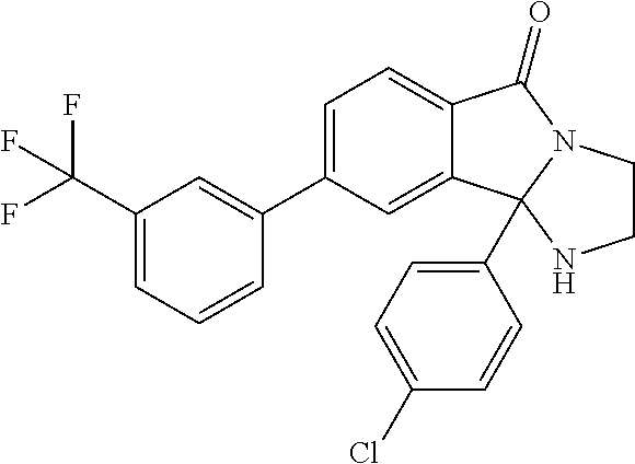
C12=CC=C(C3=CC(C(F)(F)F)=CC=C3)C=C1C1(C3=CC=C(Cl)C=C3)N(C2=O)CCN1
